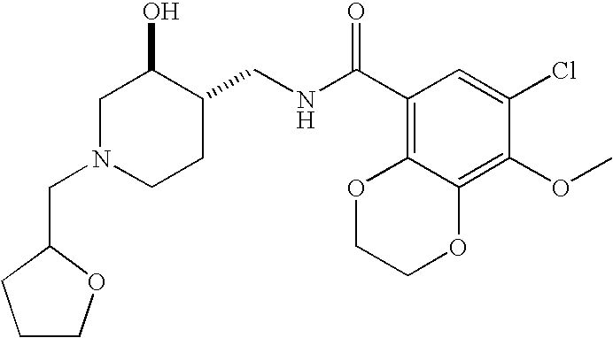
C1COC(CN2CCC(CNC(C3=C4C(=C(OC)C(Cl)=C3)OCCO4)=O)C(O)C2)C1
